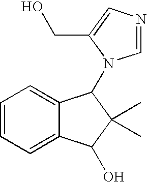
C1=CC=C2C(=C1)C(N1C=NC=C1CO)C(C)(C)C2O
